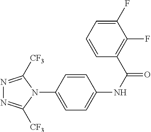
N1(C2=CC=C(NC(=O)C3=C(F)C(F)=CC=C3)C=C2)C([CF3])=NN=C1[CF3]
